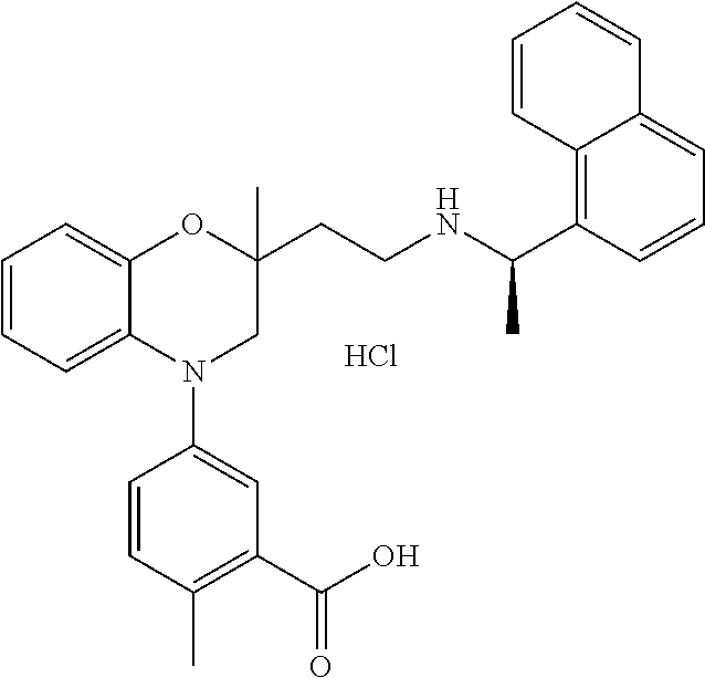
Cl.C1=CC=C2C(=C1)OC(CCNC(C1=C3C(=CC=C1)C=CC=C3)C)(C)CN2C1=CC(C(O)=O)=C(C)C=C1
